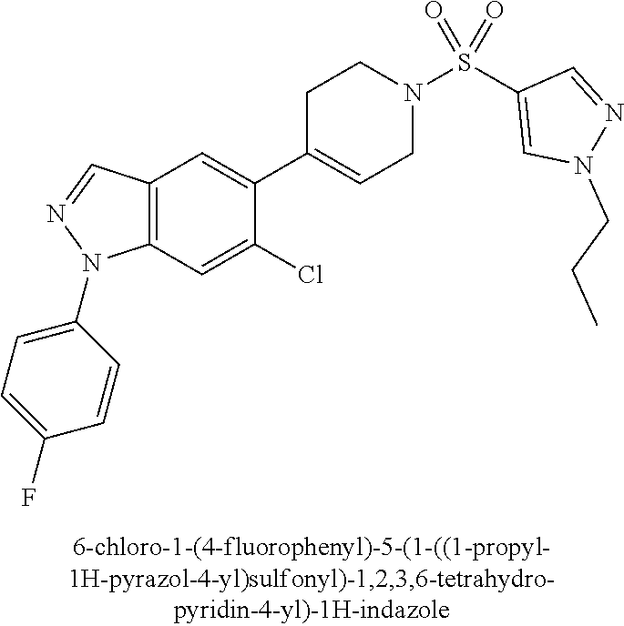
C12=C(C=C(Cl)C(C3=CCN(S(C4=CN(CCC)N=C4)(=O)=O)CC3)=C1)N(C1=CC=C(F)C=C1)N=C2
